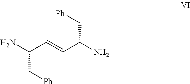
C(C(N)C=CC(N)C[Ph])[Ph]
